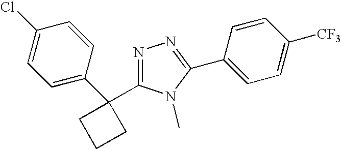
N1=C(C2(C3=CC=C(Cl)C=C3)CCC2)N(C)C(C2=CC=C([CF3])C=C2)=N1
